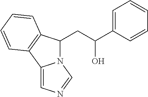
C12=CN=CN1C(CC(C1=CC=CC=C1)O)C1=C2C=CC=C1
